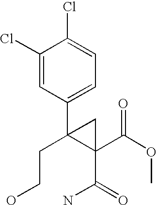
OCCC1(C2=CC=C(Cl)C(Cl)=C2)C(C(OC)=O)(C(N)=O)C1
